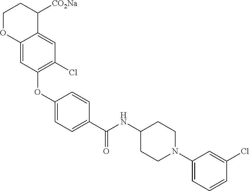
C1(OC2=C(Cl)C=C3C(=C2)OCCC3[CO2Na])=CC=C(C(NC2CCN(C3=CC=CC(Cl)=C3)CC2)=O)C=C1
